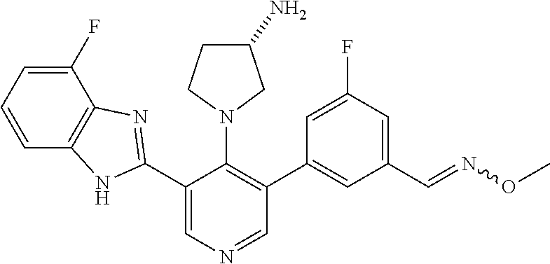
C1(C2=NC3=C(N2)C=CC=C3F)=CN=CC(C2=CC(C=NOC)=CC(F)=C2)=C1N1CC(N)CC1
